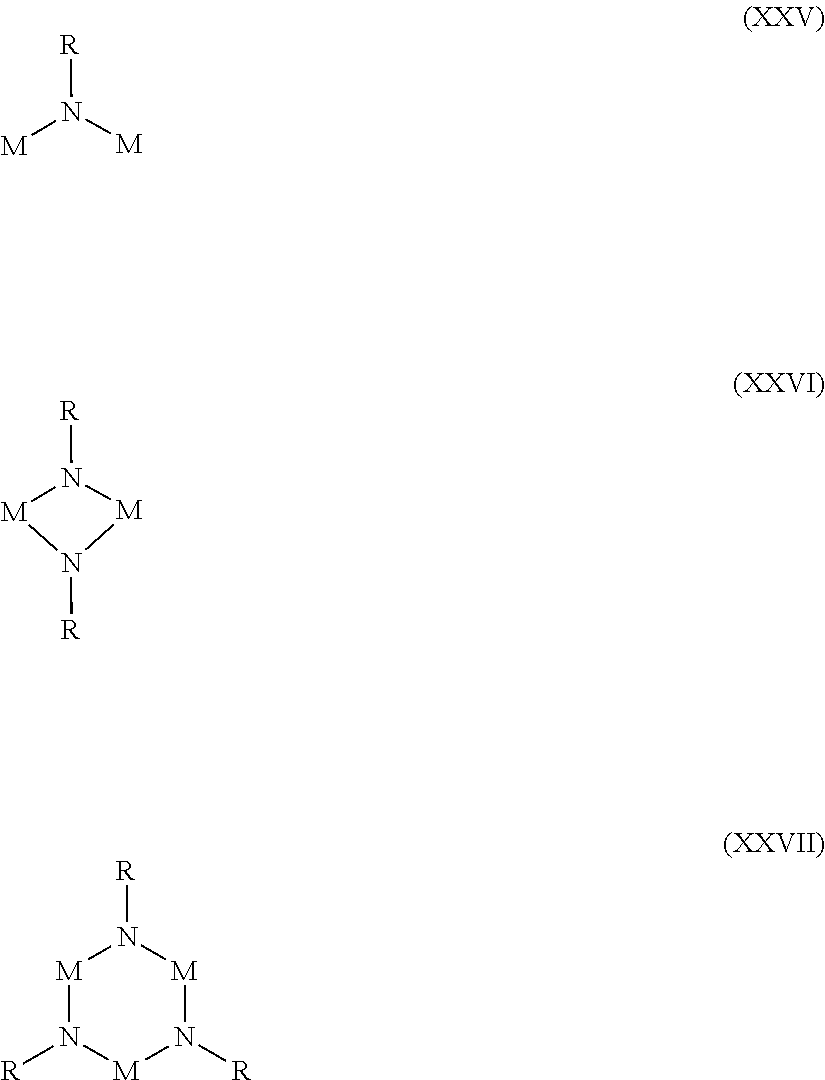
[R]N([M])[M].[R]N1[M]N([R])[M]1.[M]1N([R])[M]N([R])[M]N1[R]
